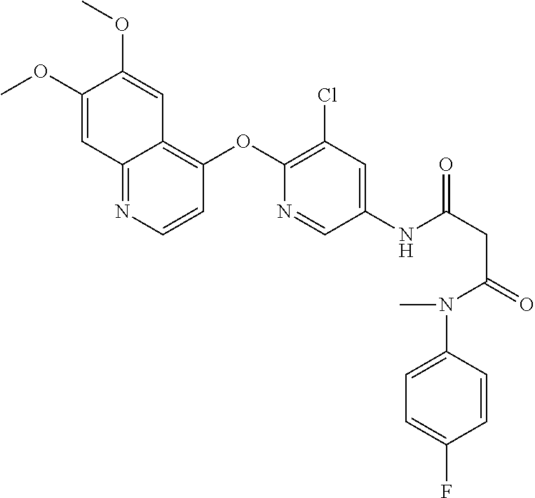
COC1=CC2=NC=CC(OC3=C(Cl)C=C(NC(=O)CC(N(C4=CC=C(F)C=C4)C)=O)C=N3)=C2C=C1OC
